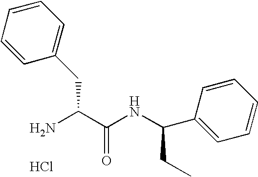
C1(C(NC(C(N)CC2=CC=CC=C2)=O)CC)=CC=CC=C1.Cl
